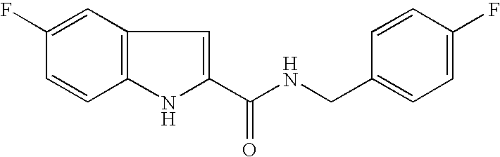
C1(C(NCC2=CC=C(F)C=C2)=O)=CC2=C(N1)C=CC(F)=C2
